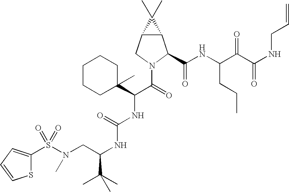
S(N(CC(NC(NC(C(=O)N1C(C(NC(C(C(NCC=C)=O)=O)CCC)=O)C2C(C1)C2(C)C)C1(C)CCCCC1)=O)C(C)(C)C)C)(=O)(=O)C1=CC=CS1
